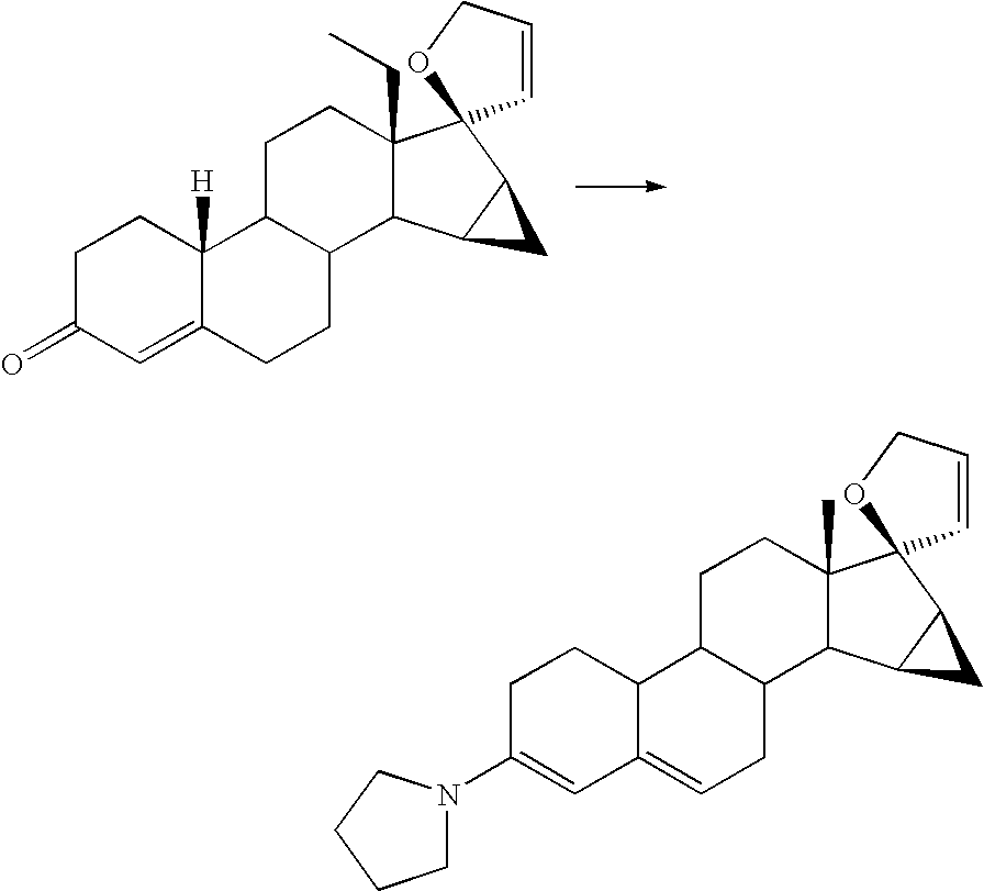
C1C(=O)C=C2C([H])(C1)C1C(CC2)C2C(CC)(CC1)C1(C3C2C3)C=CCO1.C1C(N2CCCC2)=CC2=CCC3C(C2C1)CCC1(C)C3C2C(C13C=CCO3)C2
